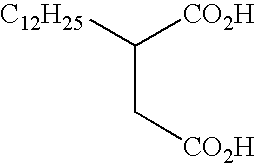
C(C[CO2H])([C12H25])[CO2H]
